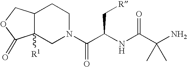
C12C([R1])(CN(C(C(NC(C(N)(C)C)=O)C[R])=O)CC1)C(=O)OC2
